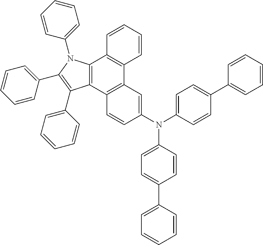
C12=C(C=C(N(C3=CC=C(C4=CC=CC=C4)C=C3)C3=CC=C(C4=CC=CC=C4)C=C3)C=C1)C1=C(C3=C2C(C2=CC=CC=C2)=C(C2=CC=CC=C2)N3C2=CC=CC=C2)C=CC=C1
